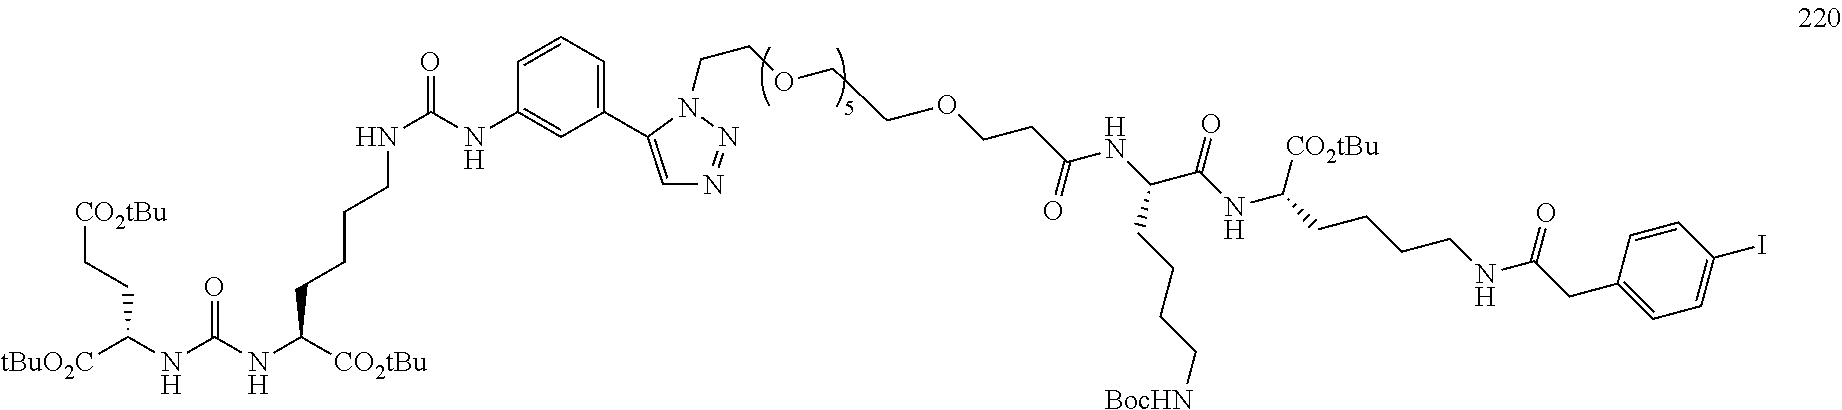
[tBuO2C]C(NC(NC([CO2tBu])CCCCNC(=O)NC1=CC(C2=CN=NN2CCOCCOCCC(NC(C(NC(CCCCNC(=O)CC2=CC=C(I)C=C2)[CO2tBu])=O)CCCC[BocHN])=O)=CC=C1)=O)CC[CO2tBu]
